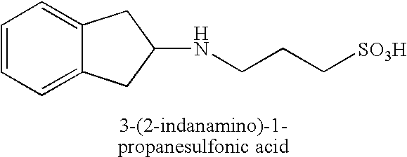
N(CCC[SO3H])C1CC2=CC=CC=C2C1
